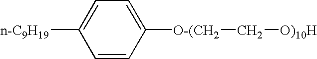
C1=C([O-(CH2]C[O)10H])C=CC([n-C9H19])=C1
